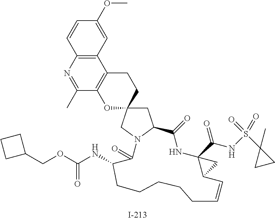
C1=CC2=C(C=C1OC)C1=C(C(C)=N2)OC2(CC1)CC1N(C2)C(=O)C(NC(=O)OCC2CCC2)CCCCCC=CC2C(C(NS(C3(C)CC3)(=O)=O)=O)(NC1=O)C2
